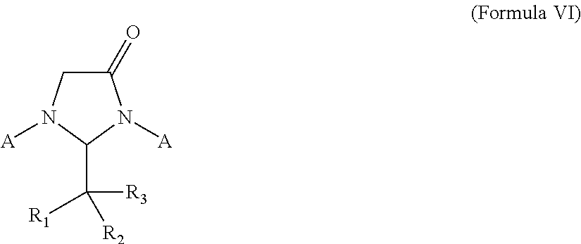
C1(=O)CN([A])C(C([R3])([R2])[R1])N1[A]
